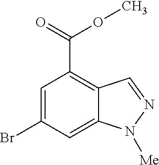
BrC1=CC(C(=O)OC)=C2C=NN([Me])C2=C1
